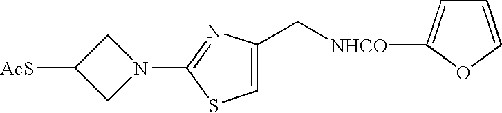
[AcS]C1CN(C2=NC(C[NHCO]C3=CC=CO3)=CS2)C1
